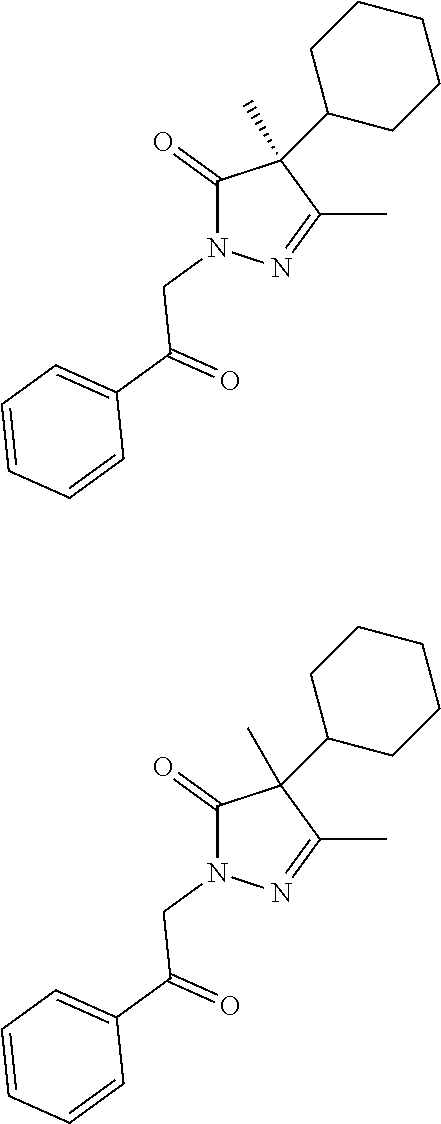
C1(=O)N(CC(C2=CC=CC=C2)=O)N=C(C)C1(C1CCCCC1)C.C1(=O)N(CC(C2=CC=CC=C2)=O)N=C(C)C1(C1CCCCC1)C
